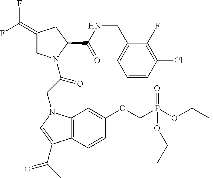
C1(=C(F)F)CN(C(CN2C3=C(C=CC(OCP(OCC)(=O)OCC)=C3)C(C(C)=O)=C2)=O)C(C(NCC2=CC=CC(Cl)=C2F)=O)C1
